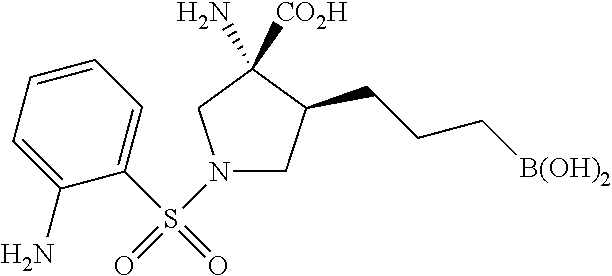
C1C(CCC[B(OH)2])C([CO2H])(N)CN1S(C1=CC=CC=C1N)(=O)=O
